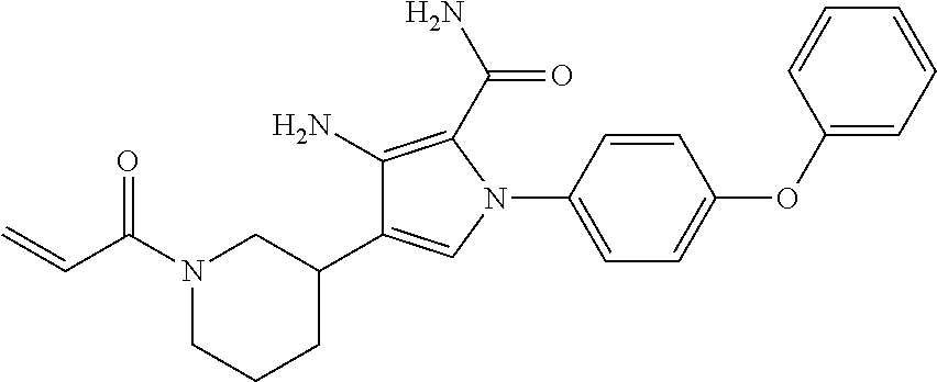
N1(C(C=C)=O)CCCC(C2=CN(C3=CC=C(OC4=CC=CC=C4)C=C3)C(C(=O)N)=C2N)C1
